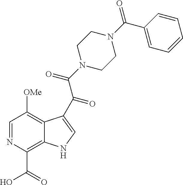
C1=NC(C(=O)O)=C2C(=C1[OMe])C(C(C(N1CCN(C(=O)C3=CC=CC=C3)CC1)=O)=O)=CN2
